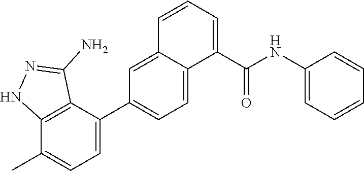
C1(C2=CC=C(C)C3=C2C(N)=NN3)=CC=C2C(=C1)C=CC=C2C(NC1=CC=CC=C1)=O
